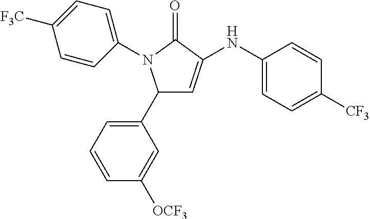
C1([F3C])=CC=C(N2C(=O)C(NC3=CC=C([CF3])C=C3)=CC2C2=CC=CC([OCF3])=C2)C=C1
